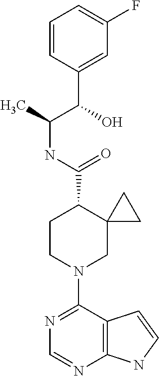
N1=C(N2CC3(C(C(NC(C)C(O)C4=CC(F)=CC=C4)=O)CC2)CC3)C2=C(N=C1)NC=C2
